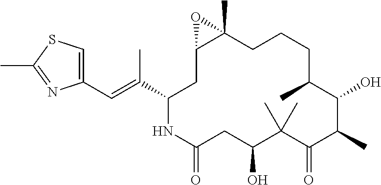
C1(C=C(C2NC(=O)CC(O)C(C)(C)C(=O)C(C)C(O)C(C)CCCC3(C)C(C2)O3)C)=CSC(C)=N1
